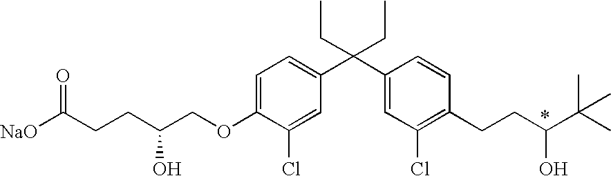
C1=C(OCC(O)CCC([NaO])=O)C(Cl)=CC(C(C2=CC(Cl)=C(CCC(O)C(C)(C)C)C=C2)(CC)CC)=C1
